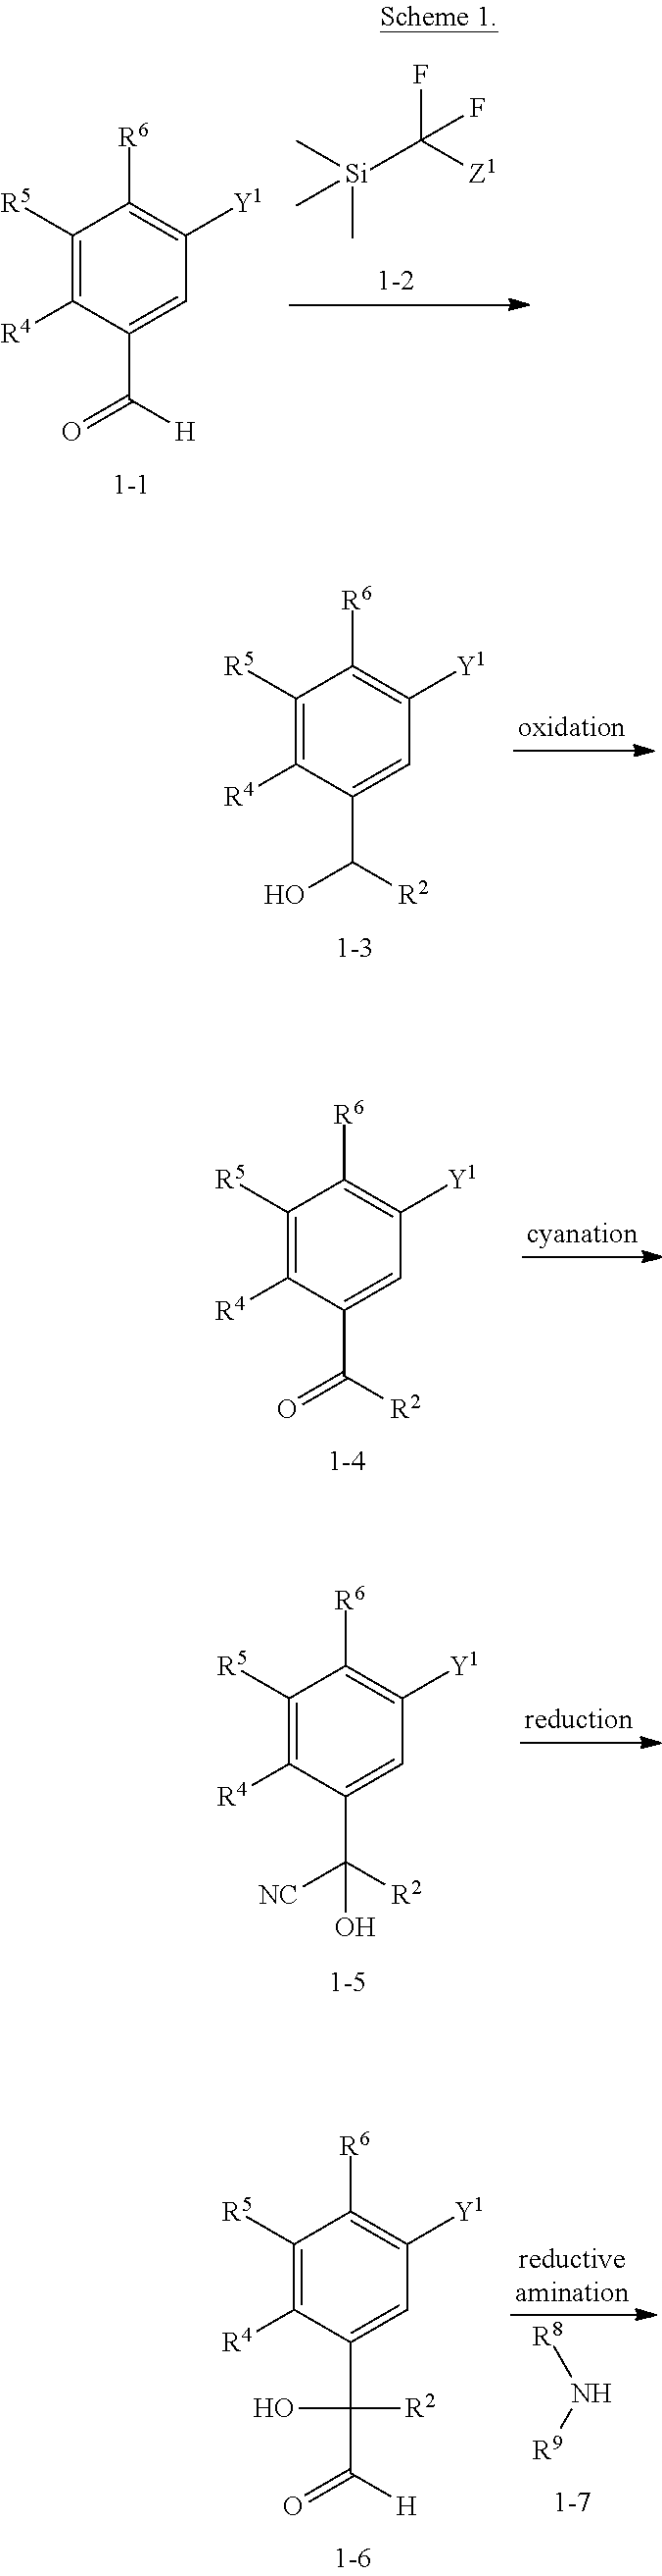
C1([R5])=C([R4])C(C(=O)[H])=CC([Y1])=C1[R6].[Si](C([Z1])(F)F)(C)(C)C.C1([R5])=C([R4])C(C(O)[R2])=CC([Y1])=C1[R6].C1([R5])=C([R4])C(C(=O)[R2])=CC([Y1])=C1[R6].C1([R5])=C([R4])C(C([NC])([R2])O)=CC([Y1])=C1[R6].C1([R5])=C([R4])C(C(O)(C([H])=O)[R2])=CC([Y1])=C1[R6].[R8]N[R9]
